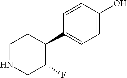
C1NCC(F)C(C2=CC=C(O)C=C2)C1
